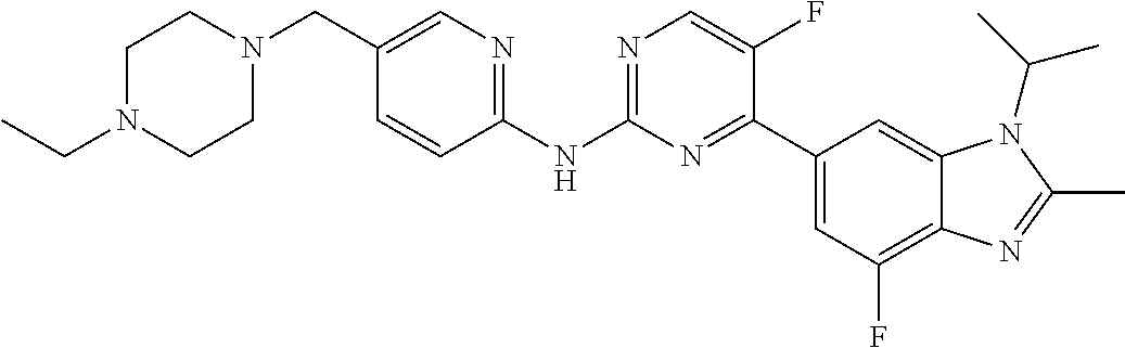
N(C1=NC=C(F)C(C2=CC(F)=C3C(=C2)N(C(C)C)C(C)=N3)=N1)C1=NC=C(CN2CCN(CC)CC2)C=C1
